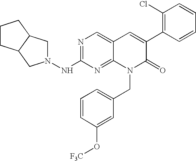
N1=C(NN2CC3C(C2)CCC3)N=C2C(=C1)C=C(C1=C(Cl)C=CC=C1)C(=O)N2CC1=CC=CC(O[CF3])=C1
